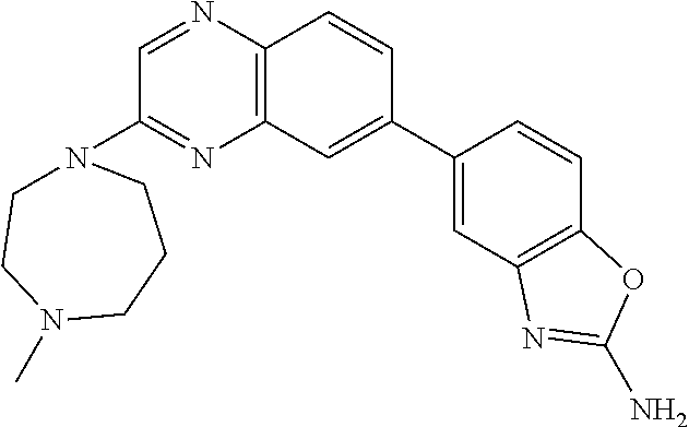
C1=C(C2=CC3=C(N=CC(N4CCN(C)CCC4)=N3)C=C2)C=CC2=C1N=C(N)O2
